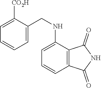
C1=C(NCC2=CC=CC=C2[CO2H])C2=C(C=C1)C(=O)NC2=O
